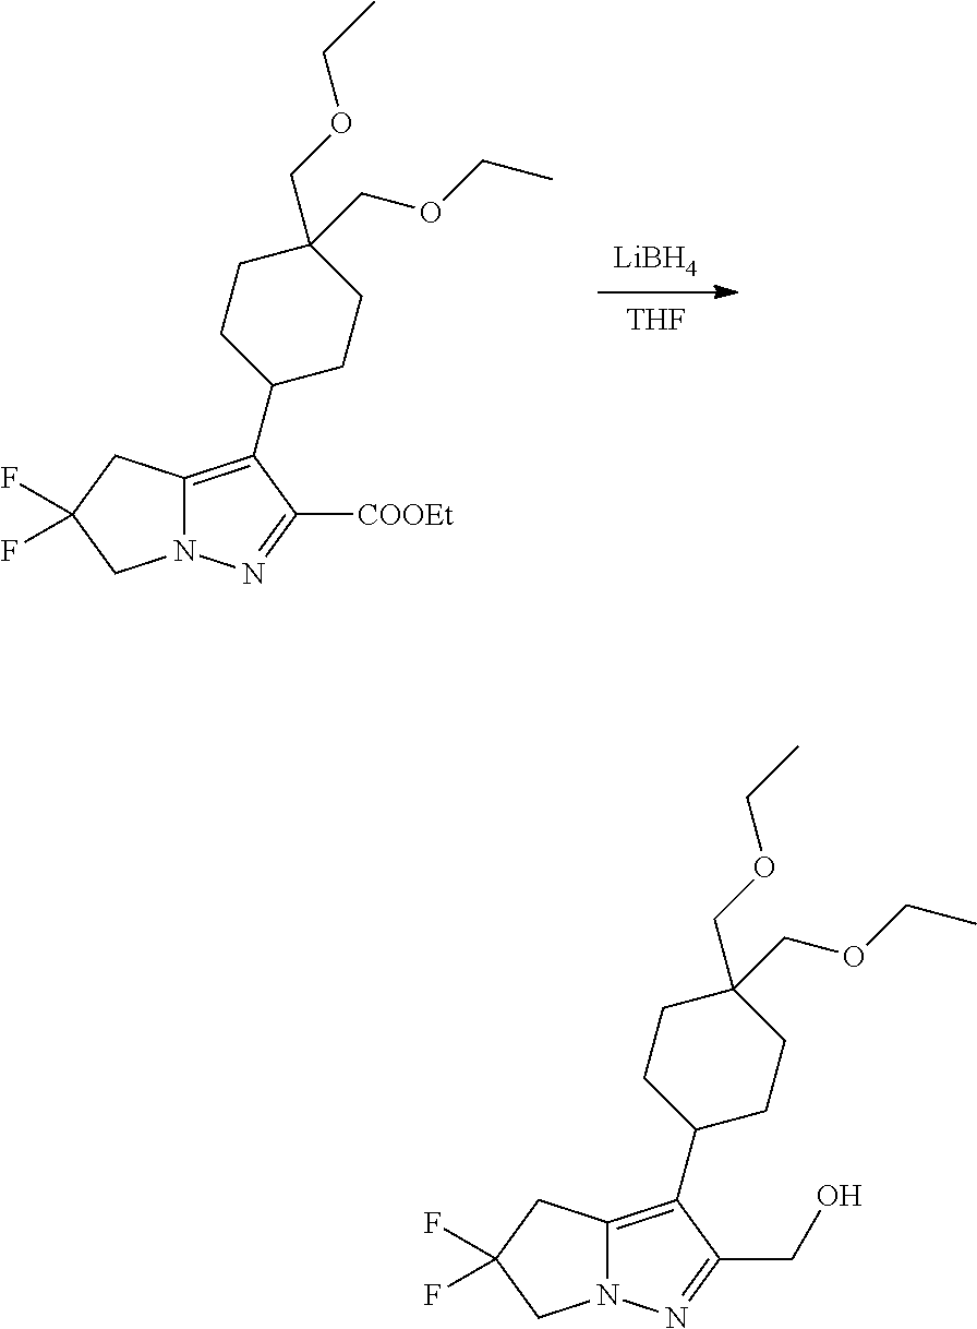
[THF].[LiBH4].C12=C(C3CCC(COCC)(COCC)CC3)C([COOEt])=NN1CC(F)(F)C2.C12=C(C3CCC(COCC)(COCC)CC3)C(CO)=NN1CC(F)(F)C2
